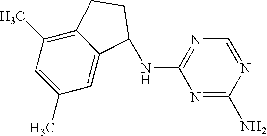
C1(C)=CC(C)=C2C(=C1)C(NC1=NC=NC(N)=N1)CC2
